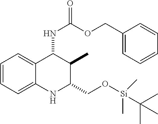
C1=CC=C2C(=C1)C(NC(=O)OCC1=CC=CC=C1)C(C)C(CO[Si](C)(C)C(C)(C)C)N2
